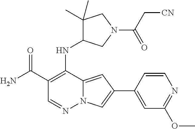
C1(C(N)=O)=C(NC2C(C)(C)CN(C(C[CN])=O)C2)C2=CC(C3=CC(OC)=NC=C3)=CN2N=C1
